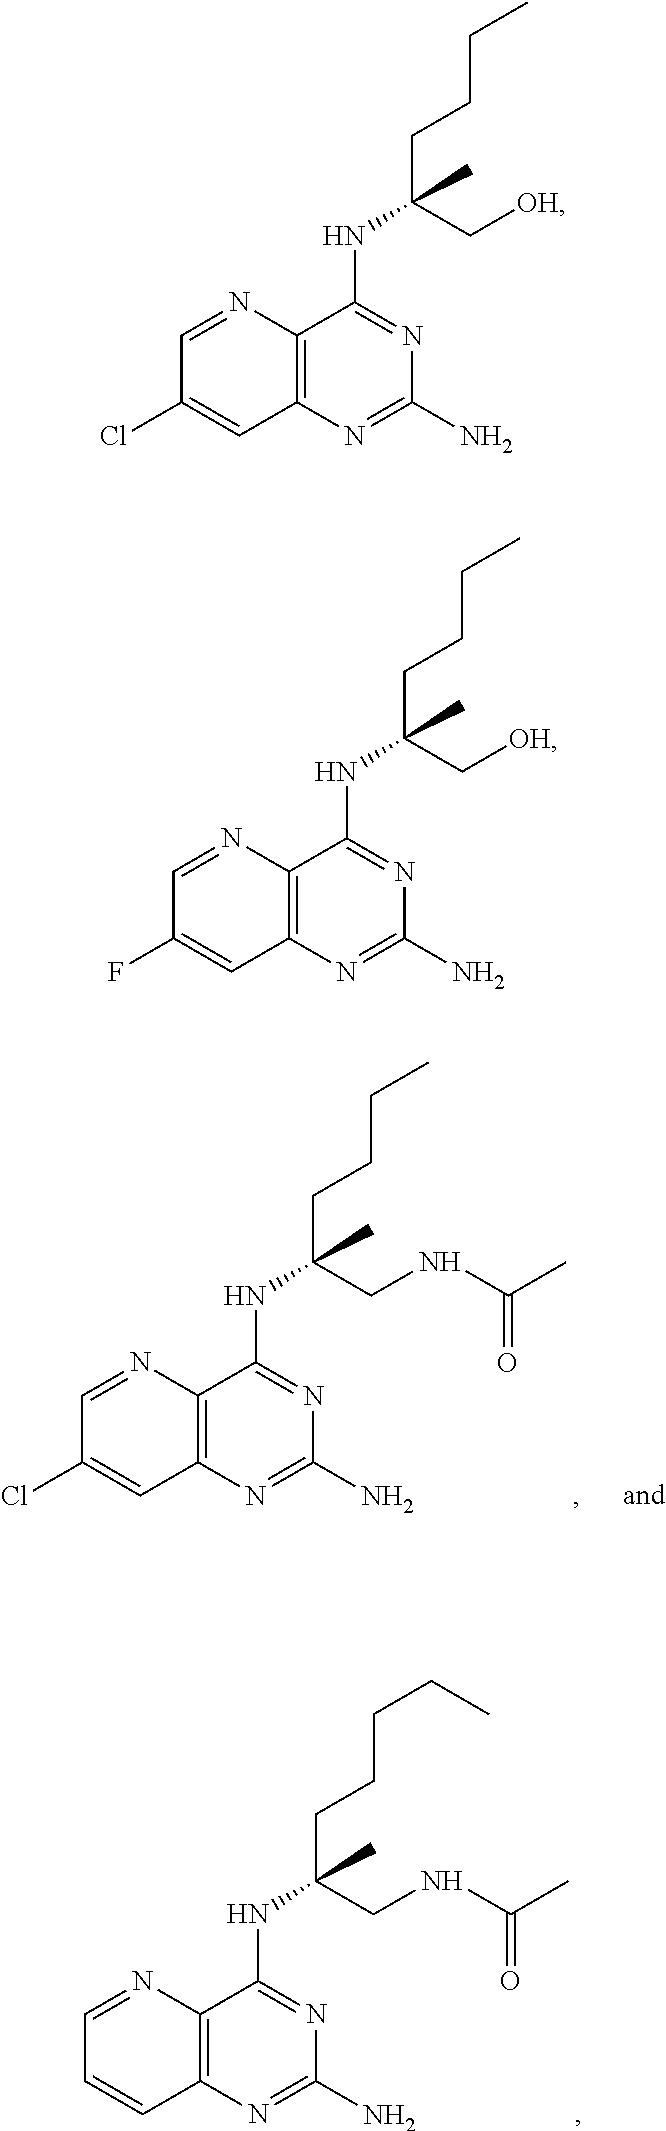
C12=C(N=C(N)N=C1NC(CCCC)(CNC(C)=O)C)C=C(Cl)C=N2.C12=C(N=C(N)N=C1NC(CCCCC)(CNC(C)=O)C)C=CC=N2.C12=C(N=C(N)N=C1NC(CCCC)(C[OH])C)C=C(F)C=N2.C12=C(N=C(N)N=C1NC(CCCC)(C[OH])C)C=C(Cl)C=N2
